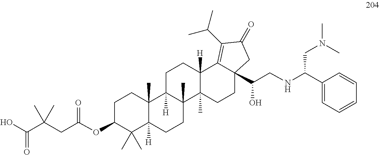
C1C(OC(CC(C(O)=O)(C)C)=O)C(C)(C)C2([H])C(C)(C1)C1([H])C(C)(CC2)C2(C)C([H])(CC1)C1=C(C(C)C)C(=O)CC1(C(CNC(C1=CC=CC=C1)CN(C)C)O)CC2
